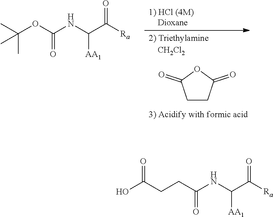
C1CC(=O)OC1=O.C(=O)(OC(C)(C)C)NC(C([Ra])=O)[AA1].C(=O)(CCC(O)=O)NC(C([Ra])=O)[AA1]
